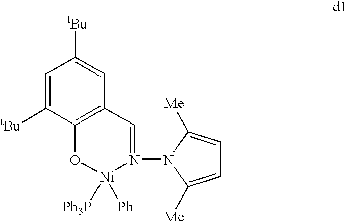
N1(N2C([Me])=CC=C2[Me])=CC2=C(C([tBu])=CC([tBu])=C2)O[Ni]1([Ph3P])[Ph]
